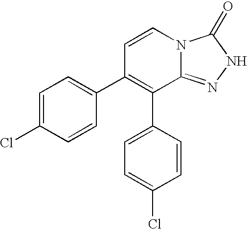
C1=C(Cl)C=CC(C2=C(C3=CC=C(Cl)C=C3)C3=NNC(=O)N3C=C2)=C1
